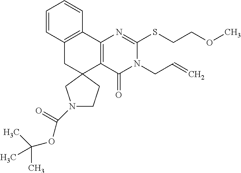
C1=CC2=C(C=C1)C1=C(C(=O)N(CC=C)C(SCCOC)=N1)C1(C2)CCN(C(OC(C)(C)C)=O)C1
